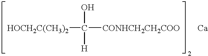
[HOCH2C(CH3)2]C(O)([H])[CONHCH2CH2COO].[Ca]
